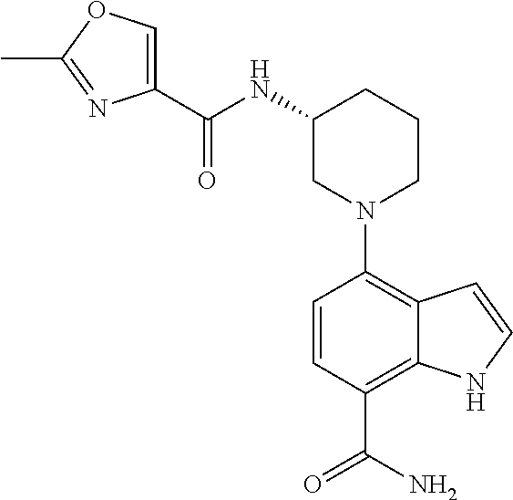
N1(C2=C3C(=C(C(=O)N)C=C2)NC=C3)CCCC(NC(C2=COC(C)=N2)=O)C1
